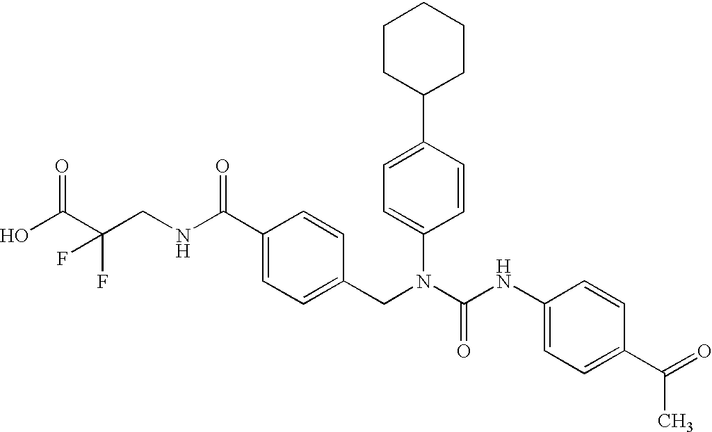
OC(C(CNC(C1=CC=C(CN(C(NC2=CC=C(C(=O)C)C=C2)=O)C2=CC=C(C3CCCCC3)C=C2)C=C1)=O)(F)F)=O
